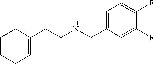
C1=C(CNCCC2=CCCCC2)C=C(F)C(F)=C1
